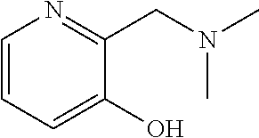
C1=CC=C(O)C(CN(C)C)=N1
